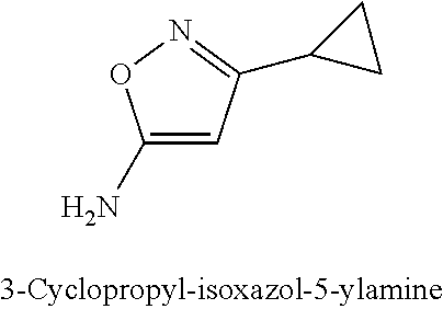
C1(N)=CC(C2CC2)=NO1
